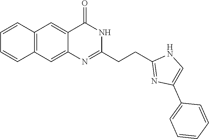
C12=C(C=C3C(=C1)C(=O)NC(CCC1=NC(C4=CC=CC=C4)=CN1)=N3)C=CC=C2
